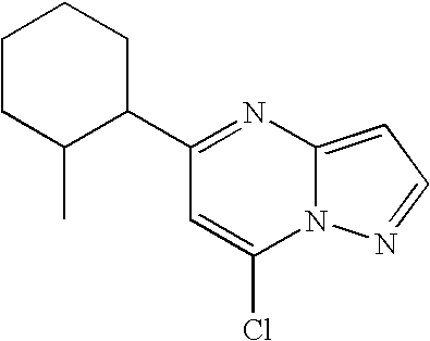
C1(C2=NC3=CC=NN3C(Cl)=C2)CCCCC1C
